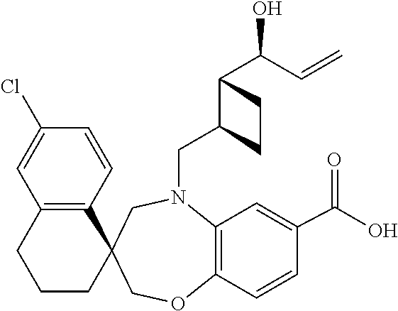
C1CC2(C3=C(C1)C=C(Cl)C=C3)COC1=C(N(CC3CCC3C(C=C)O)C2)C=C(C(O)=O)C=C1
